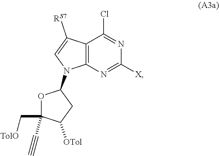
C12=C(N=C([X])N=C1Cl)N(C1OC(C[TolO])(C#C)C([OTol])C1)C=C2[RS7]
